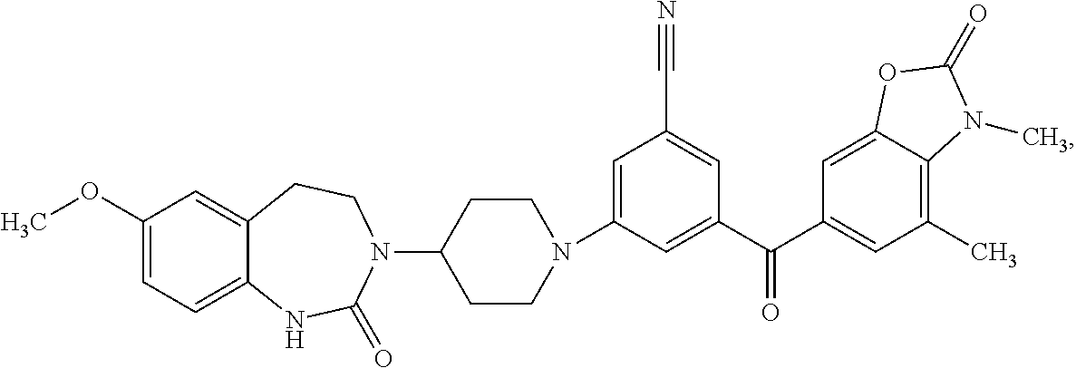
C1=C(N2CCC(N3C(=O)NC4=CC=C(OC)C=C4CC3)CC2)C=C(C(C2=CC(C)=C3C(=C2)OC(=O)N3C)=O)C=C1C#N
